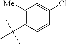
C1=CC(Cl)=CC([Me])=C1C(C)(C)C
